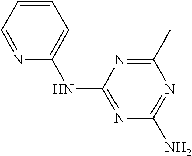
C1(NC2=NC(N)=NC(C)=N2)=CC=CC=N1
